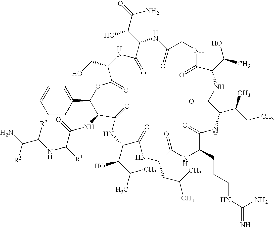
C1=CC=CC(C2C(NC(=O)C([R1])NC(C(N)[R3])[R2])C(=O)NC(C(C(C)C)O)C(=O)NC(CC(C)C)C(=O)NC(CCCNC(=N)N)C(=O)NC(C(CC)C)C(=O)NC(C(C)O)C(=O)NCC(=O)NC(C(C(=O)N)O)C(=O)NC(CO)C(=O)O2)=C1
